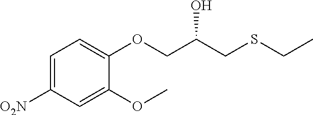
C1=C([O2N])C=C(OC)C(OCC(O)CSCC)=C1
